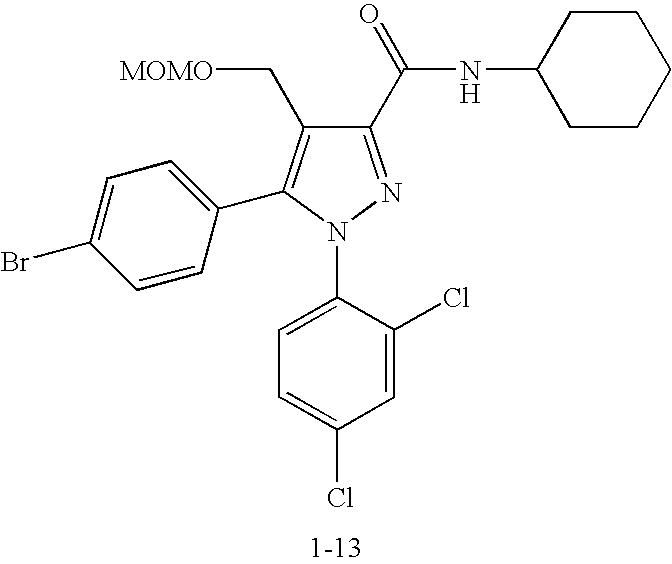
C1(C(NC2CCCCC2)=O)=NN(C2=CC=C(Cl)C=C2Cl)C(C2=CC=C(Br)C=C2)=C1C[MOMO]
